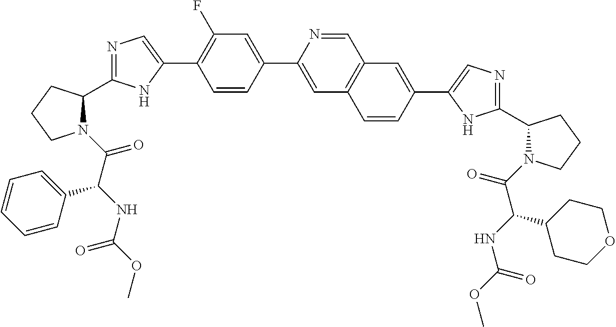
N1(C(=O)C(NC(OC)=O)C2=CC=CC=C2)C(C2=NC=C(C3=C(F)C=C(C4=CC5=C(C=N4)C=C(C4=CN=C(C6N(C(=O)C(NC(OC)=O)C7CCOCC7)CCC6)N4)C=C5)C=C3)N2)CCC1
